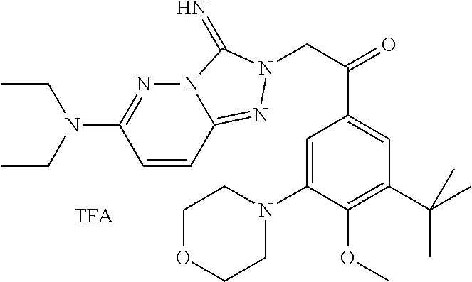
N(C1=NN2C(=NN(CC(=O)C3=CC(C(C)(C)C)=C(OC)C(N4CCOCC4)=C3)C2=N)C=C1)(CC)CC
